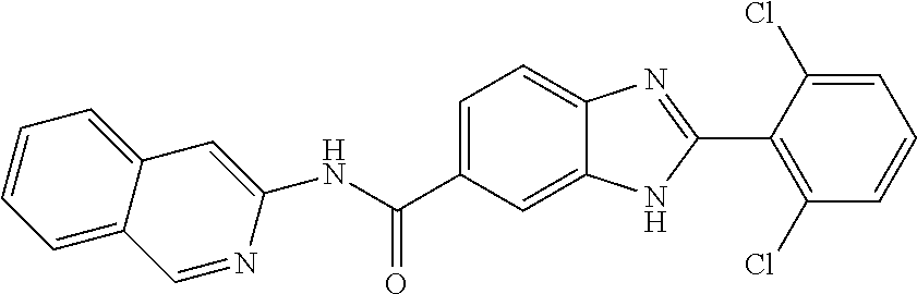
N(C(C1=CC=C2C(=C1)NC(C1=C(Cl)C=CC=C1Cl)=N2)=O)C1=CC2=CC=CC=C2C=N1
